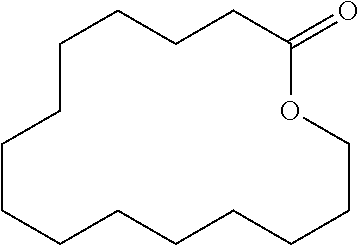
C1CCCCCCCCCCOC(=O)CCC1
